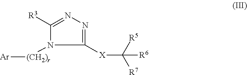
C1([R3])=NN=C([X]C([R7])([R5])[R6])N1[(CH2)r][Ar]
